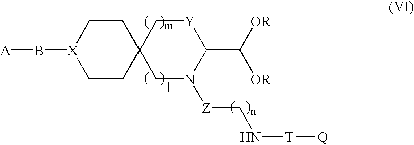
[X]1(B[A])CCC2(CC1)CN([Z]CN[T][Q])C(C([OR])[OR])[Y]C2
